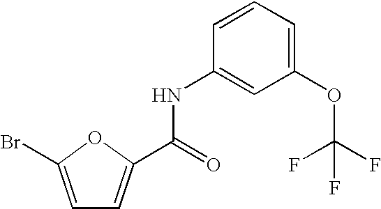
C1(OC(F)(F)F)=CC=CC(NC(=O)C2=CC=C(Br)O2)=C1
